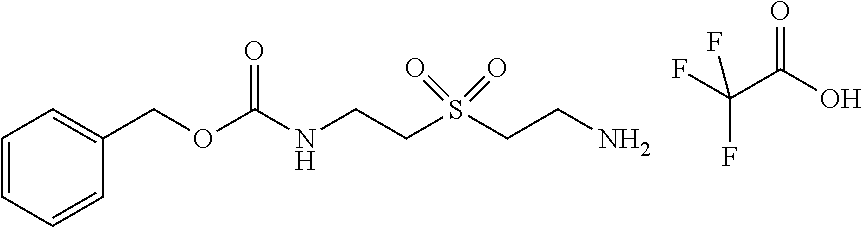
C1=CC=CC(COC(NCCS(CCN)(=O)=O)=O)=C1.FC(C(O)=O)(F)F
